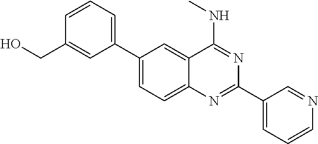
C1=C(CO)C=CC=C1C1=CC=C2C(=C1)C(NC)=NC(C1=CC=CN=C1)=N2
